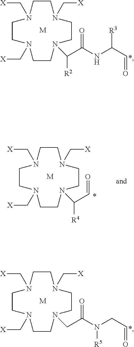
C1CN(C[X])CCN(C(C(NC(C=O)[R3])=O)[R2])CCN(C[X])CCN1C[X].[M].C1CN(C[X])CCN(CC(N(CC=O)[R5])=O)CCN(C[X])CCN1C[X].[M].C1CN(C[X])CCN(C(C=O)[R4])CCN(C[X])CCN1C[X].[M]
